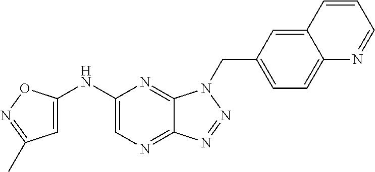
C1(NC2=CC(C)=NO2)=CN=C2C(=N1)N(CC1=CC=C3C(=C1)C=CC=N3)N=N2
